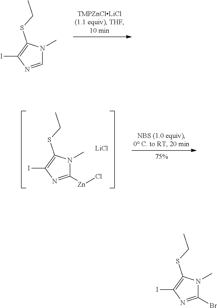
C1(Br)=NC(I)=C(SCC)N1C.C1=NC(I)=C(SCC)N1C.C1([Zn]Cl)=NC(I)=C(SCC)N1C.[LiCl]
